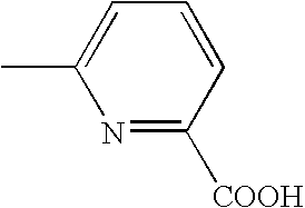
C1=CC([COOH])=NC(C)=C1
